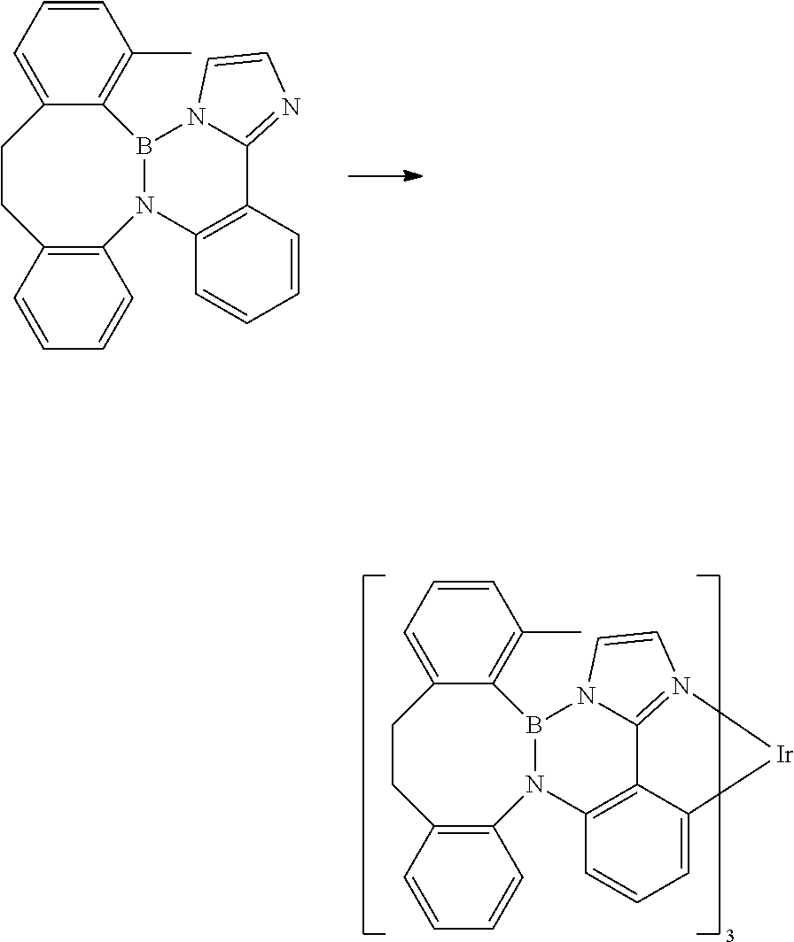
C1CC2=C(N3B(C4=C(C)C=CC=C14)N1C(=NC=C1)C1=C3C=CC=C1)C=CC=C2.C1CC2=C(N3B(C4=C(C)C=CC=C14)N1C4=N(C=C1)[Ir]C1=CC=CC3=C41)C=CC=C2
